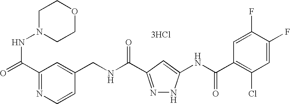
C(NC(=O)C1=NNC(NC(C2=C(Cl)C=C(F)C(F)=C2)=O)=C1)C1=CC(C(=O)NN2CCOCC2)=NC=C1.[3HCl]
